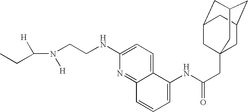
C(N([H])CCNC1=CC=C2C(=N1)C=CC=C2NC(CC12CC3CC(CC(C1)C3)C2)=O)([H])CC
